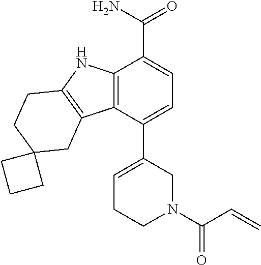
C12=C(C(C3=CCCN(C(C=C)=O)C3)=CC=C1C(N)=O)C1=C(N2)CCC2(C1)CCC2
